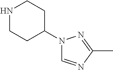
N1CCC(N2C=NC(C)=N2)CC1
